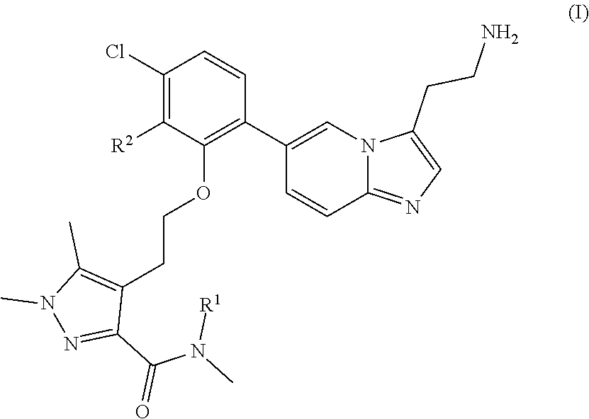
C1(Cl)=C([R2])C(OCCC2=C(C)N(C)N=C2C(=O)N([R1])C)=C(C2=CN3C(=NC=C3CCN)C=C2)C=C1
